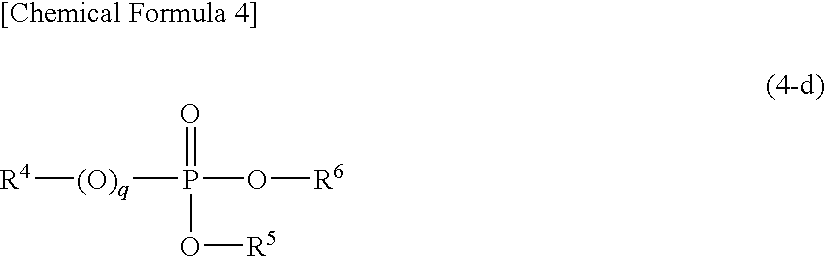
[R4][(O)q]P(O[R6])(O[R5])=O.[[Chemical Formula 4]]
